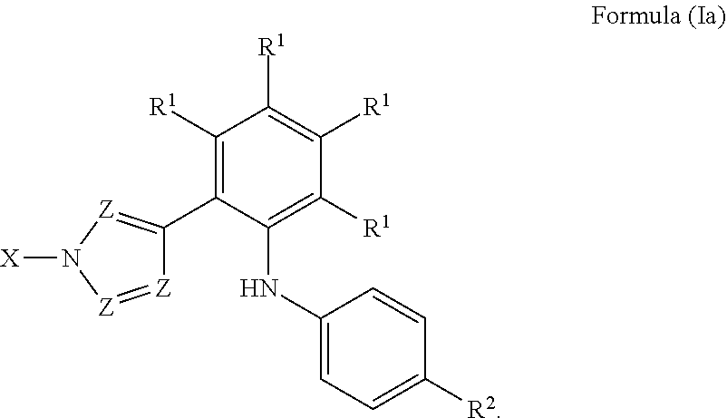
C1(NC2=C([R1])C([R1])=C([R1])C([R1])=C2C2=[Z]N([X])[Z]=[Z]2)=CC=C([R2])C=C1
